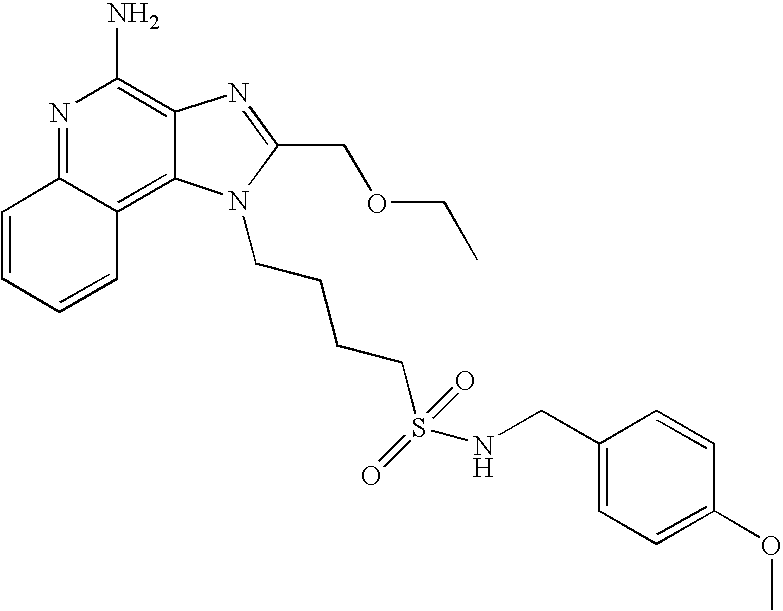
C1=CC=CC2=C3C(=C(N)N=C12)N=C(COCC)N3CCCCS(NCC1=CC=C(OC)C=C1)(=O)=O
